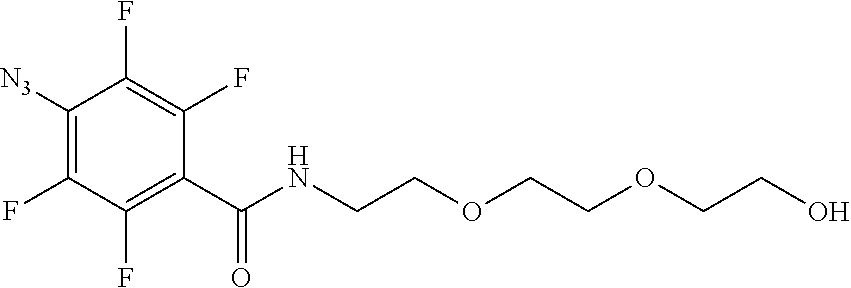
C1([N3])=C(F)C(F)=C(C(NCCOCCOCCO)=O)C(F)=C1F
